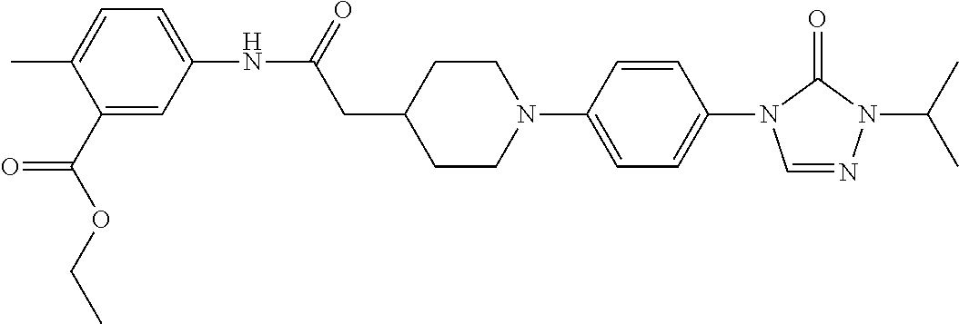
C1(C(OCC)=O)=CC(NC(CC2CCN(C3=CC=C(N4C=NN(C(C)C)C4=O)C=C3)CC2)=O)=CC=C1C
